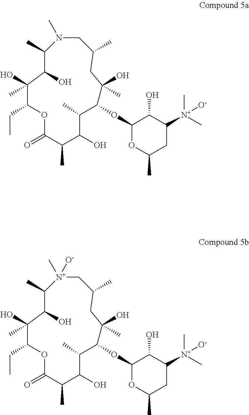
N1(C)CC(C)CC(C)(O)C(OC2OC(C)CC([N+](C)(C)[O-])C2O)C(C)C(O)C(C)C(=O)OC(CC)C(O)(C)C(O)C1C.[N+]1(C)([O-])CC(C)CC(C)(O)C(OC2OC(C)CC([N+](C)(C)[O-])C2O)C(C)C(O)C(C)C(=O)OC(CC)C(O)(C)C(O)C1C
